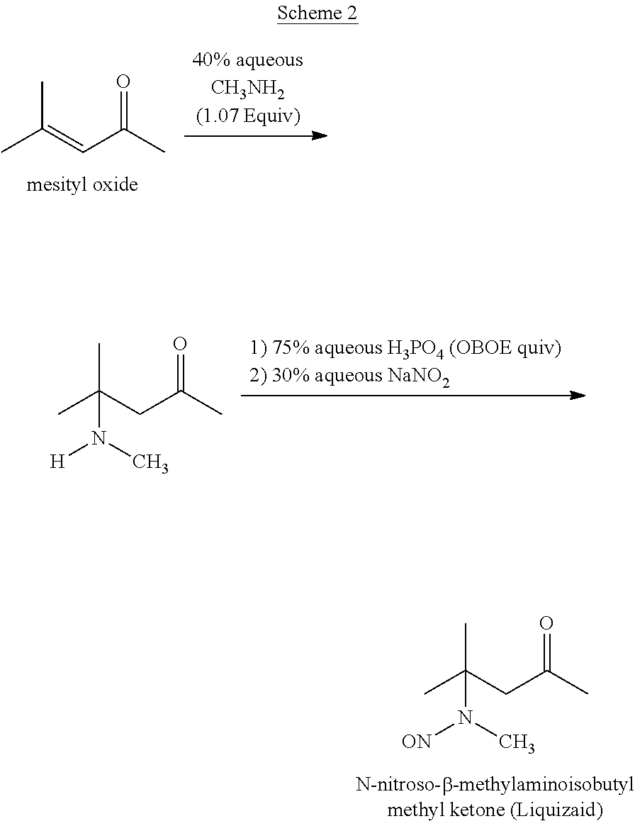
CC(CC(C)=O)(C)N(C)[ON].CC(=CC(C)=O)C.CC(CC(C)=O)(C)N(C)[H]
